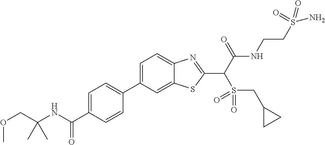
C1=C(C2=CC=C(C(NC(COC)(C)C)=O)C=C2)C=C2C(=C1)N=C(C(C(NCCS(N)(=O)=O)=O)S(=O)(=O)CC1CC1)S2
